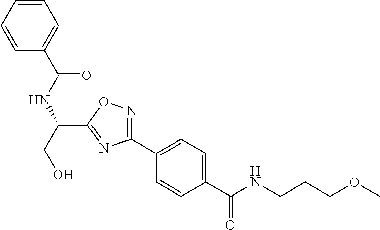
C1=C(C(=O)NCCCOC)C=CC(C2=NOC(C(NC(C3=CC=CC=C3)=O)CO)=N2)=C1
